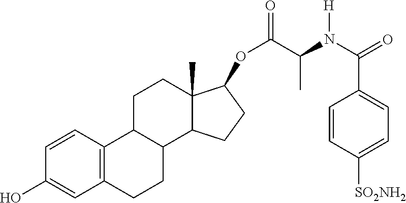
C1=CC2=C(C=C1O)CCC1C2CCC2(C)C1CCC2OC(=O)C(C)N([H])C(C1=CC=C([SO2NH2])C=C1)=O
